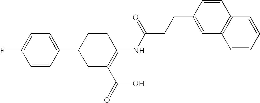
C1=CC(C2CC(C(=O)O)=C(NC(CCC3=CC4=C(C=C3)C=CC=C4)=O)CC2)=CC=C1F
